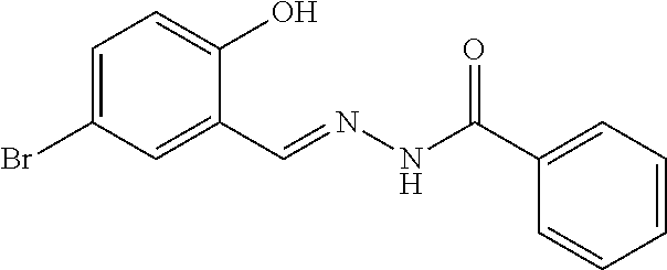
C1=C(Br)C=C(C=NNC(C2=CC=CC=C2)=O)C(O)=C1
